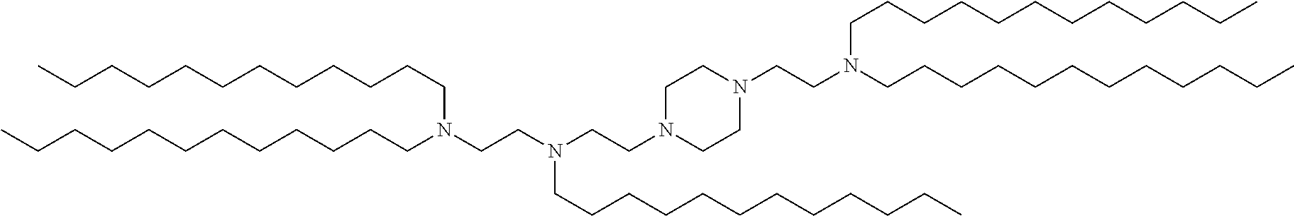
CCCCCCCCCCCCN(CCN(CCN1CCN(CCN(CCCCCCCCCCCC)CCCCCCCCCCCC)CC1)CCCCCCCCCCCC)CCCCCCCCCCCC
